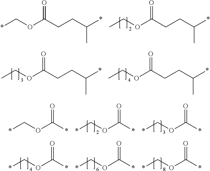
CCOC(CCC(*)C)=O.*COC(CCC(*)C)=O.CCOC(CCC(*)C)=O.CCOC(CCC(*)C)=O.*COC(*)=O.*COC(*)=O.*COC(*)=O.*COC(*)=O.*COC(*)=O.*COC(*)=O
